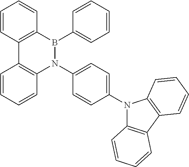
C12=C(B(C3=CC=CC=C3)N(C3=CC=C(N4C5=C(C6=C4C=CC=C6)C=CC=C5)C=C3)C3=C1C=CC=C3)C=CC=C2
